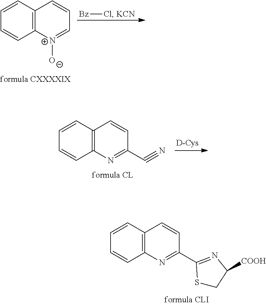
C1=CC=CC2=C1C=CC=[N+]2[O-].[Bz]Cl.[KCN].C1=CC=CC2=C1C=CC(C1=NC([COOH])CS1)=N2.C1=CC=CC2=C1C=CC(C#N)=N2
